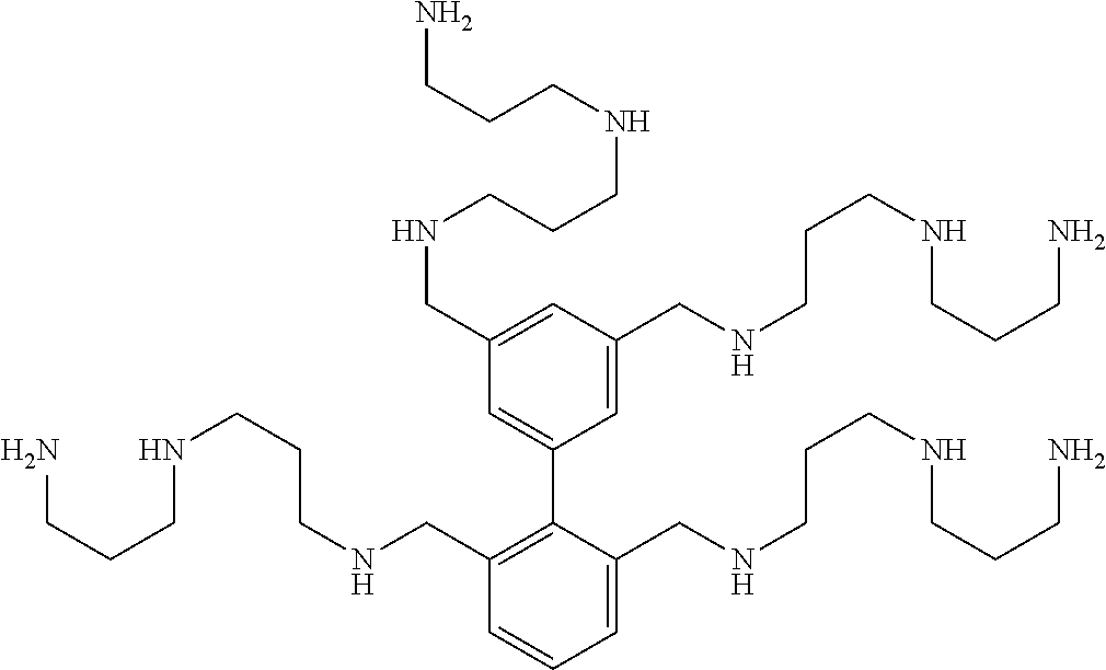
C1(CNCCCNCCCN)=CC(CNCCCNCCCN)=CC(C2=C(CNCCCNCCCN)C=CC=C2CNCCCNCCCN)=C1
